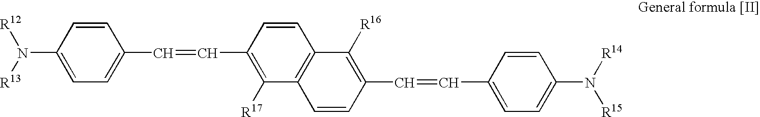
[R12]N(C1=CC=C(C=CC2=C([R17])C3=C(C=C2)C([R16])=C(C=CC2=CC=C(N([R14])[R15])C=C2)C=C3)C=C1)[R13]
